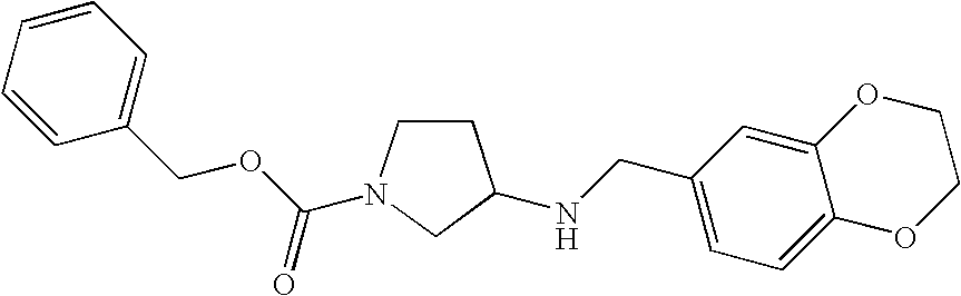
N(CC1=CC=C2C(=C1)OCCO2)C1CCN(C(OCC2=CC=CC=C2)=O)C1
